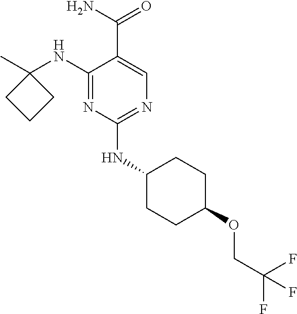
C1(NC2(C)CCC2)=NC(NC2CCC(OCC(F)(F)F)CC2)=NC=C1C(=O)N
